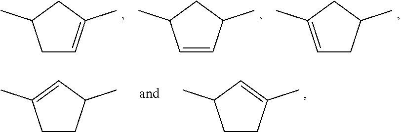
C1C=C(C)CC1C.C1=CC(C)CC1C.C1=C(C)CC(C)C1.C1CC(C)=CC1C.C1CC(C)C=C1C
